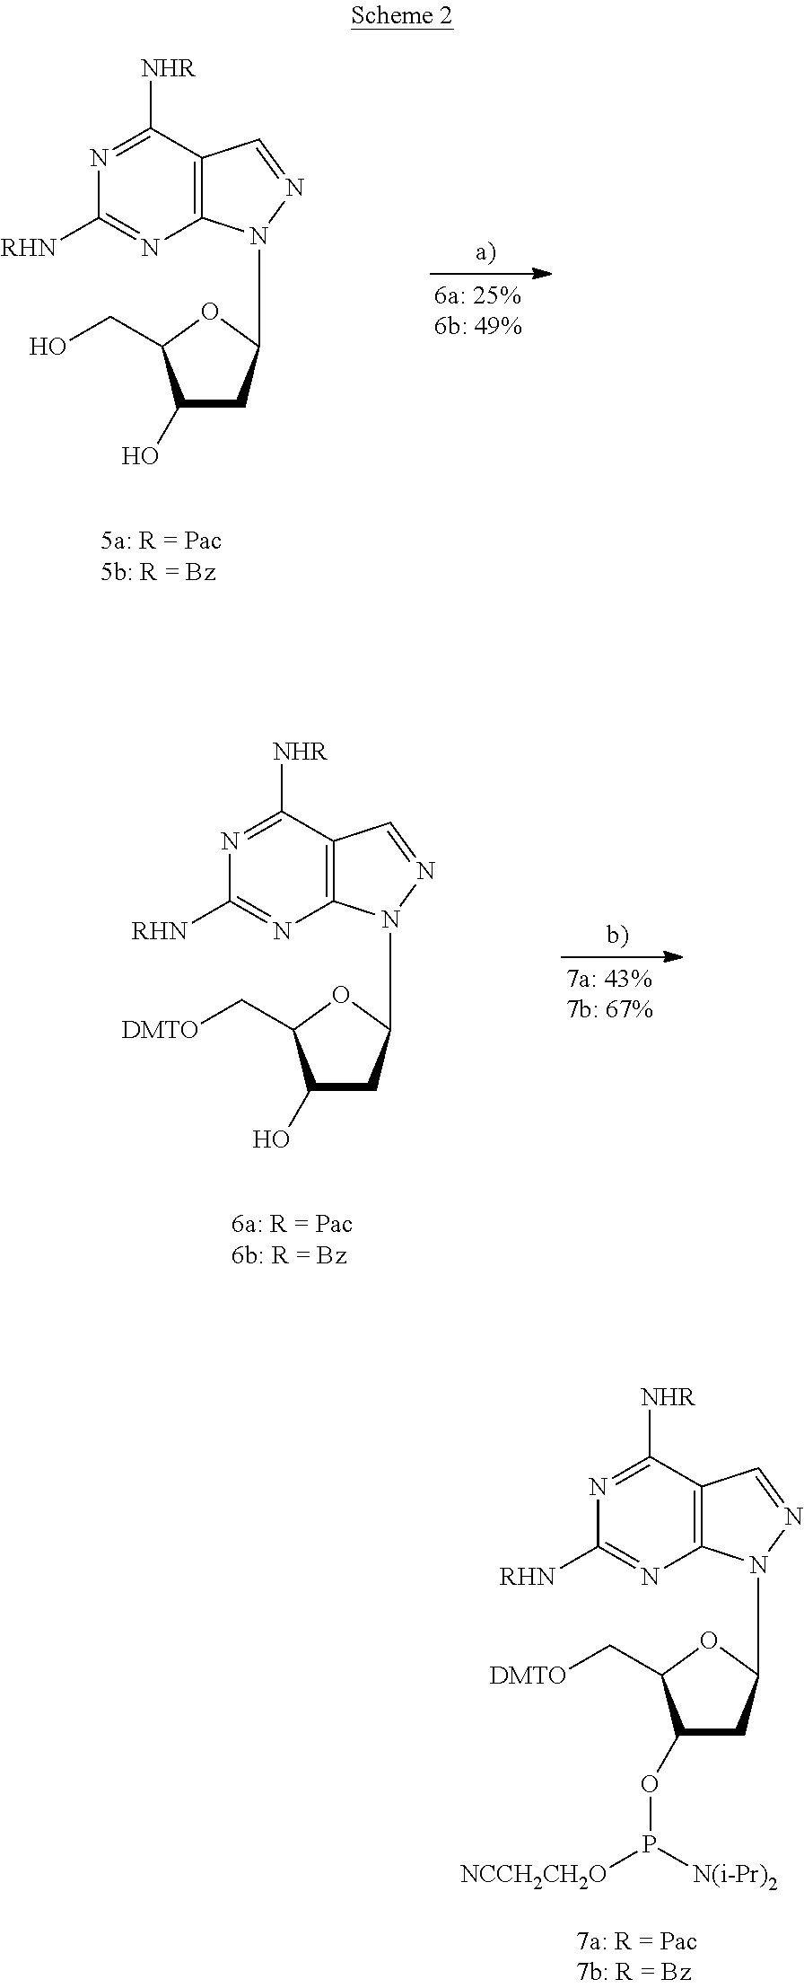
C12=C(C([NHR])=NC([RHN])=N1)C=NN2C1CC(OP([NCCH2CH2O])[N(i-Pr)2])C(C[DMTO])O1.C12=C(C([NHR])=NC([RHN])=N1)C=NN2C1CC(O)C(CO)O1.C12=C(C([NHR])=NC([RHN])=N1)C=NN2C1CC(O)C(C[DMTO])O1
